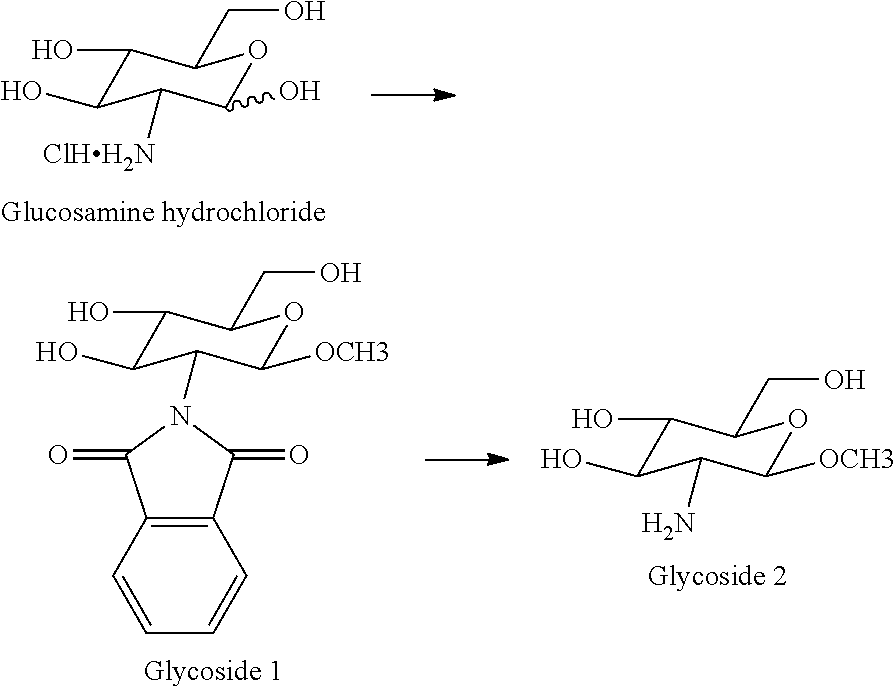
C1(O)C(O)C([ClHH2N])C(O)OC1CO.C1(O)C(O)C(N2C(=O)C3=C(C=CC=C3)C2=O)C([OCH3])OC1CO.C1(O)C(O)C(N)C([OCH3])OC1CO
